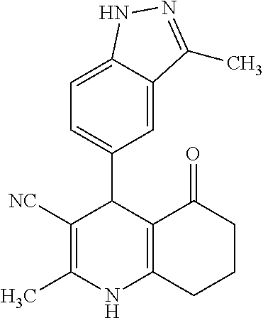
C1=C2C(=CC=C1C1C([NC])=C(C)NC3=C1C(=O)CCC3)NN=C2C
